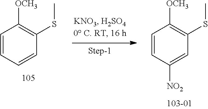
C1=CC=CC(SC)=C1[OCH3].C1=CC([NO2])=CC(SC)=C1[OCH3]
